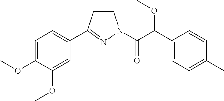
C1CC(C2=CC=C(OC)C(OC)=C2)=NN1C(C(C1=CC=C(C)C=C1)OC)=O
